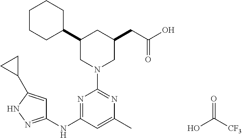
C1CCC(C2CN(C3=NC(C)=CC(NC4=NNC(C5CC5)=C4)=N3)CC(CC(O)=O)C2)CC1.OC([CF3])=O
